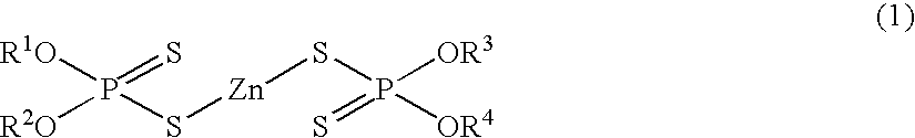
[R2O]P(S[Zn]SP([OR3])(=S)[OR4])([R1O])=S
